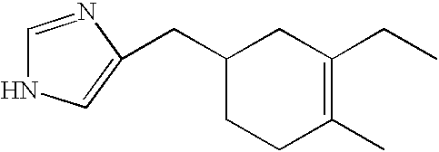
C1(CC2=CNC=N2)CCC(C)=C(CC)C1
